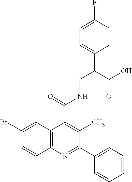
C1(Br)=CC2=C(C=C1)N=C(C1=CC=CC=C1)C(C)=C2C(=O)NCC(C1=CC=C(F)C=C1)C(O)=O
